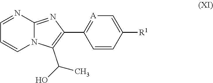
N12C(=NC(C3=[A]C=C([R1])C=C3)=C1C(O)C)N=CC=C2
